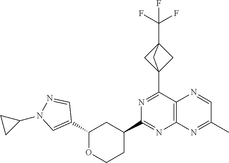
C1(C23CC(C(F)(F)F)(C2)C3)=NC(C2CCOC(C3=CN(C4CC4)N=C3)C2)=NC2=C1N=CC(C)=N2
